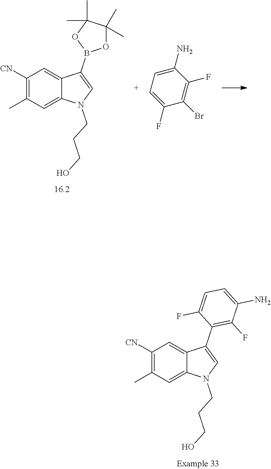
C1([CN])=C(C)C=C2C(=C1)C(B1OC(C)(C)C(C)(C)O1)=CN2CCCO.C1(N)=CC=C(F)C(Br)=C1F.C1([CN])=C(C)C=C2C(=C1)C(C1=C(F)C(N)=CC=C1F)=CN2CCCO
